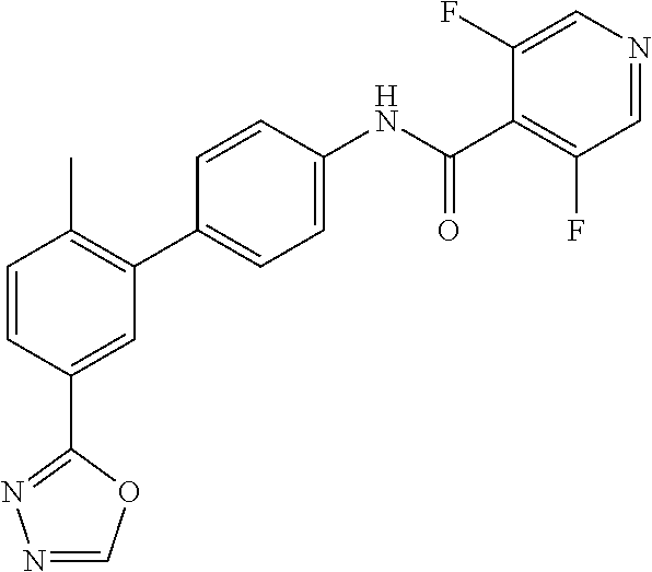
C1=CC(C2=NN=CO2)=CC(C2=CC=C(NC(C3=C(F)C=NC=C3F)=O)C=C2)=C1C
